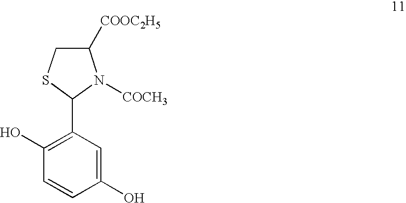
C1([COOC2H5])CSC(C2=C(O)C=CC(O)=C2)N1[COCH3]
